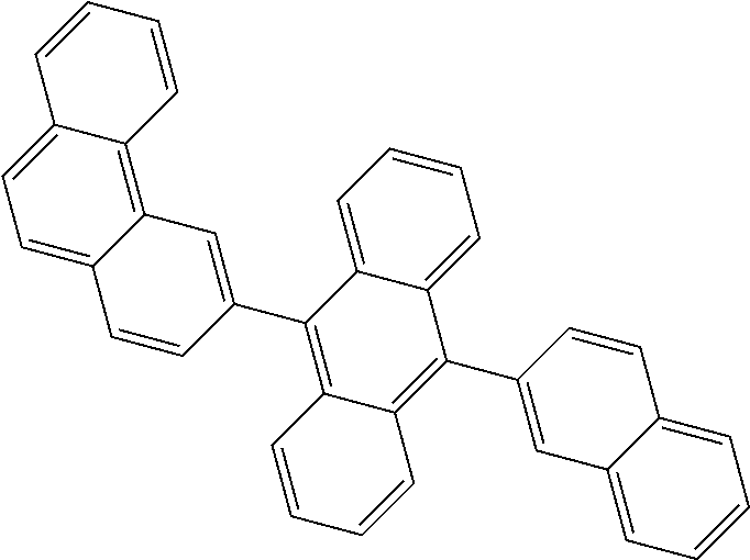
C12=CC=C3C(=C1C=CC=C2)C=C(C1=C2C(=C(C4=CC5=CC=CC=C5C=C4)C4=CC=CC=C14)C=CC=C2)C=C3
